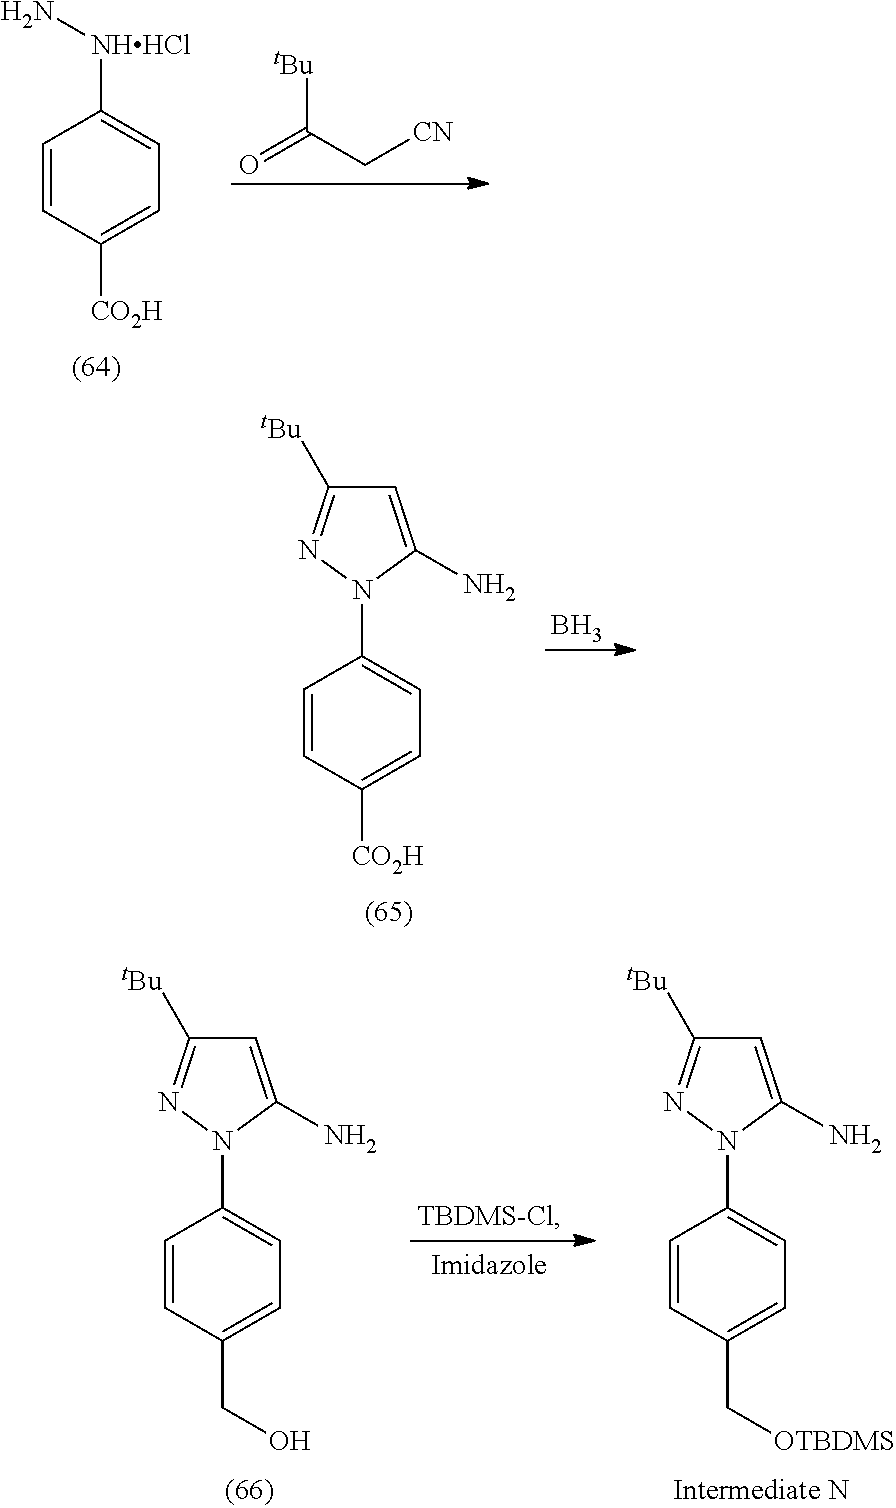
C1=CC([CO2H])=CC=C1[NHHCl]N.O=C(C[CN])[tBu].C1=CC([CO2H])=CC=C1N1C(N)=CC([tBu])=N1.B.C1=CC(CO)=CC=C1N1C(N)=CC([tBu])=N1.C1=CC(C[OTBDMS])=CC=C1N1C(N)=CC([tBu])=N1
